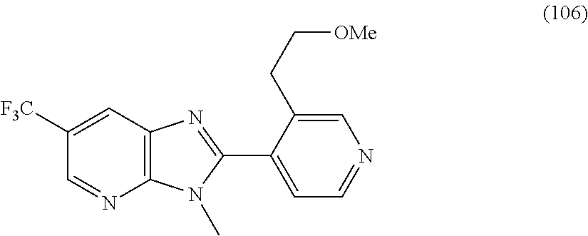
C1=C([F3C])C=NC2=C1N=C(C1=CC=NC=C1CC[OMe])N2C
